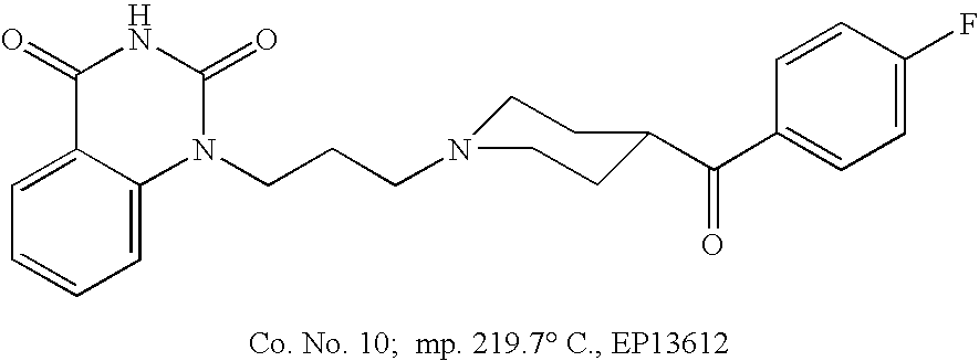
C(CCN1C(=O)NC(=O)C2=CC=CC=C12)N1CCC(C(C2=CC=C(F)C=C2)=O)CC1
